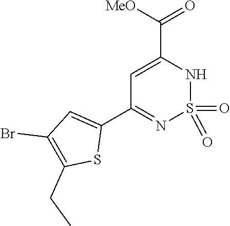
C1=C(C([MeO])=O)NS(=O)(=O)N=C1C1=CC(Br)=C(CC)S1
